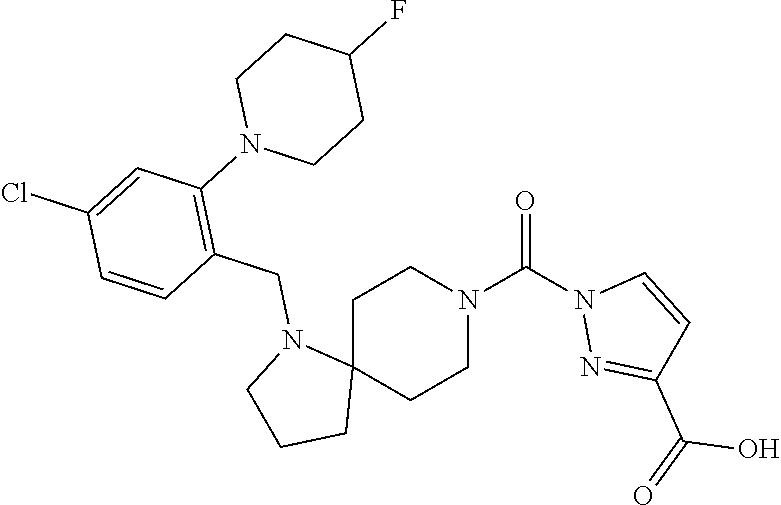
C1C2(CCN(C(N3N=C(C(=O)O)C=C3)=O)C1)N(CC1=C(N3CCC(F)CC3)C=C(Cl)C=C1)CCC2
